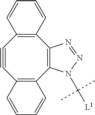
C1#CC2=C(C3=C(C4=C1C=CC=C4)N=NN3C([L1])(C)C)C=CC=C2
